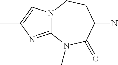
C12=NC(C)=CN1CCC(N)C(=O)N2C
